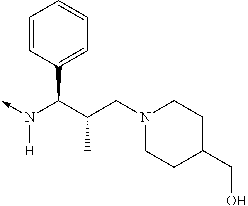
C(N(->C)[H])(C1=CC=CC=C1)C(CN1CCC(CO)CC1)C
